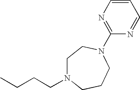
CCCCN1CCN(C2=NC=CC=N2)CCC1
